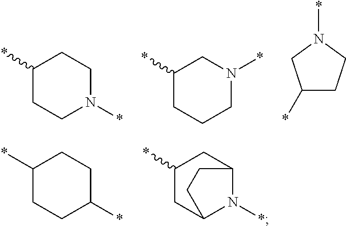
C1(*)CCN(*)CC1.C1(*)CCCN(*)C1.C1(*)CCN(*)C1.C1(*)CCC(*)CC1.C1(*)CC2N(*)C(C1)CC2
